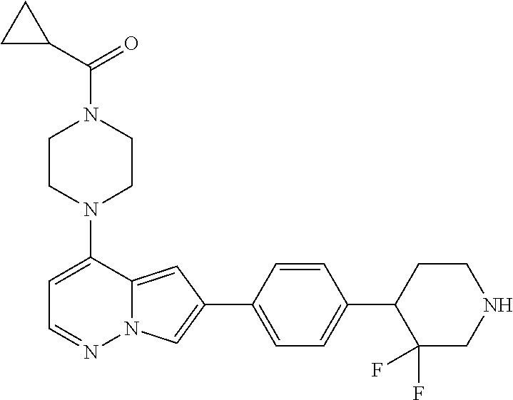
N1(C2=CC=NN3C2=CC(C2=CC=C(C4C(F)(F)CNCC4)C=C2)=C3)CCN(C(C2CC2)=O)CC1
